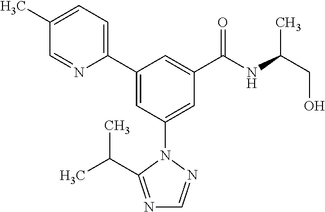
C1(C2=CC(N3N=CN=C3C(C)C)=CC(C(NC(CO)C)=O)=C2)=CC=C(C)C=N1
